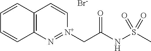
C1=CC2=C(C=C1)N=[N+](CC(NS(C)(=O)=O)=O)C=C2.[Br-]
